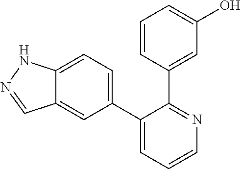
C12=CC=C(C3=CC=CN=C3C3=CC(O)=CC=C3)C=C1C=NN2
